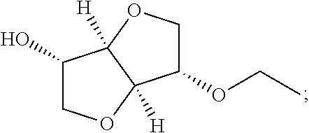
C1(OCC)COC2([H])C1([H])OCC2O
